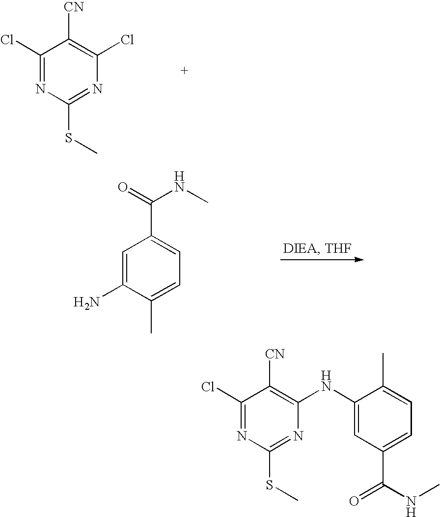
C1(Cl)=NC(SC)=NC(NC2=CC(C(NC)=O)=CC=C2C)=C1[CN].C1(Cl)=NC(SC)=NC(Cl)=C1[CN].C1=C(N)C(C)=CC=C1C(=O)NC
